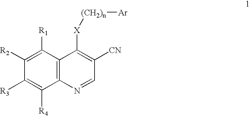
C1([R3])=C([R4])C2=C(C([X][(CH2)n][Ar])=C([CN])C=N2)C([R1])=C1[R2]
